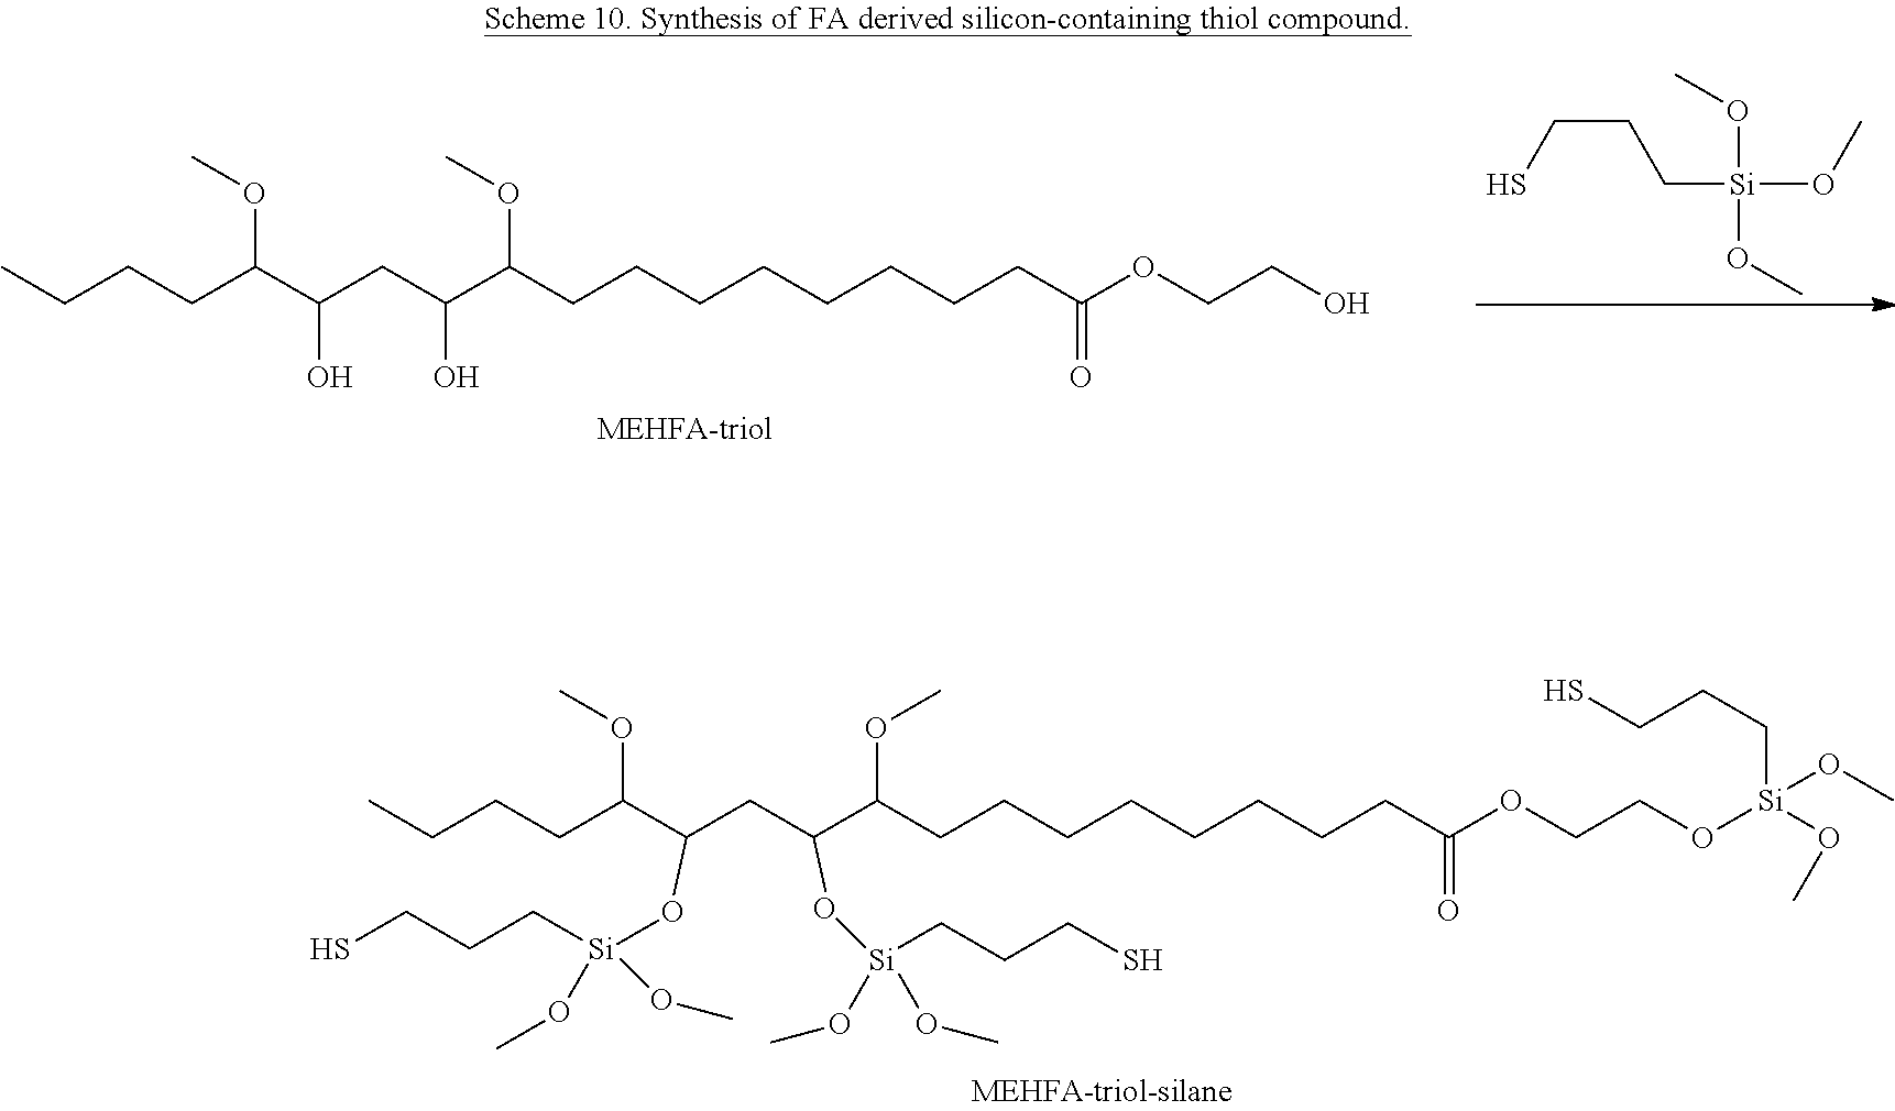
CCCCC(C(CC(C(CCCCCCCCC(OCCO[Si](CCCS)(OC)OC)=O)OC)O[Si](CCCS)(OC)OC)O[Si](OC)(OC)CCCS)OC.CCCCC(C(CC(C(CCCCCCCCC(OCCO)=O)OC)O)O)OC.C(CS)C[Si](OC)(OC)OC
